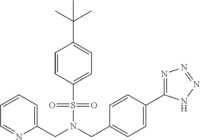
C(N(CC1=CC=C(C2=NN=NN2)C=C1)S(=O)(=O)C1=CC=C(C(C)(C)C)C=C1)C1=CC=CC=N1
